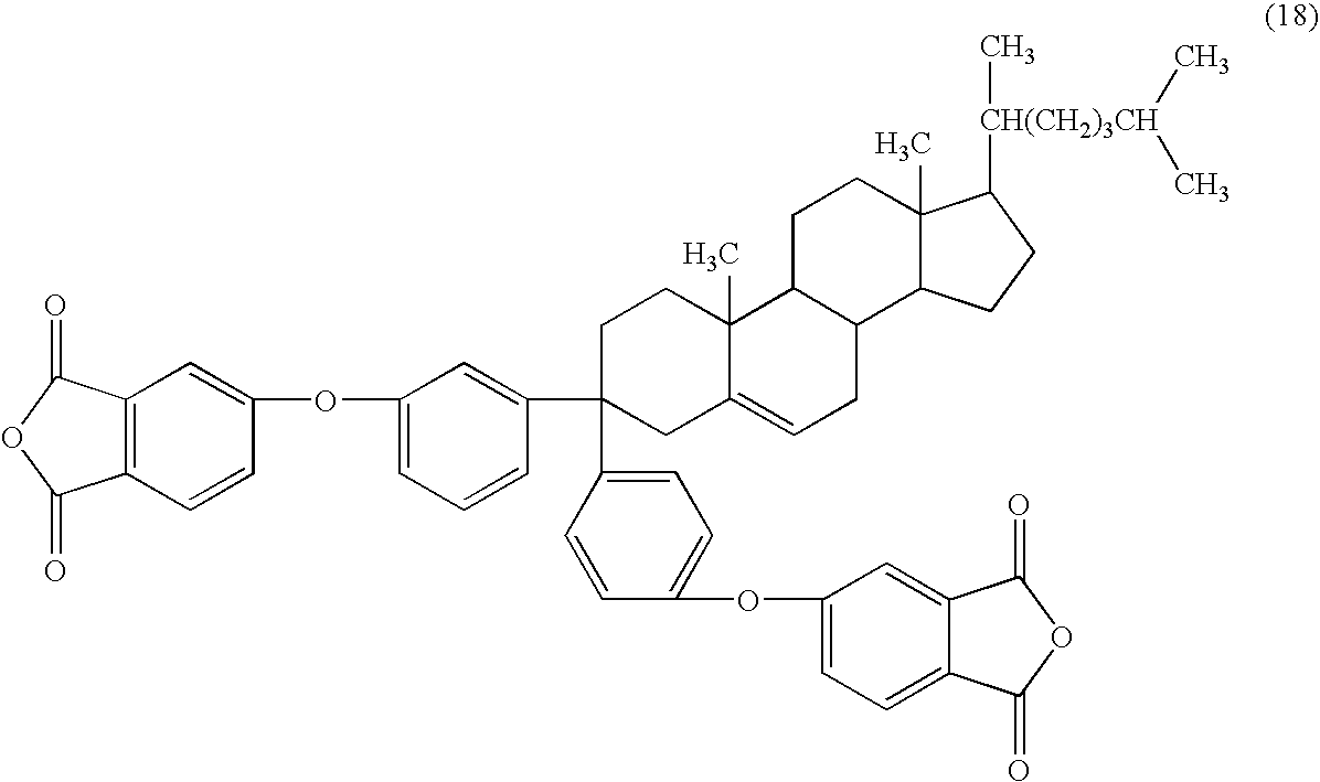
C1C2=CCC3C(C2(C)CCC1(C1=CC(OC2=CC4=C(C=C2)C(=O)OC4=O)=CC=C1)C1=CC=C(OC2=CC=C4C(=C2)C(=O)OC4=O)C=C1)CCC1(C)C3CCC1[CH(CH2)3CH](C)(C)C
